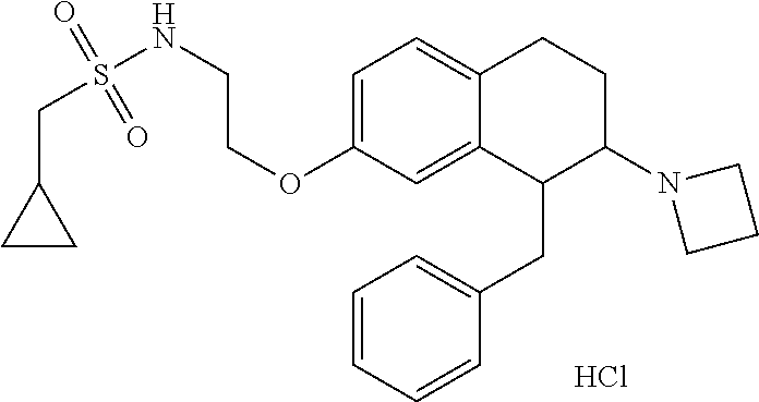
Cl.O(C1=CC=C2C(=C1)C(CC1=CC=CC=C1)C(N1CCC1)CC2)CCNS(=O)(=O)CC1CC1
